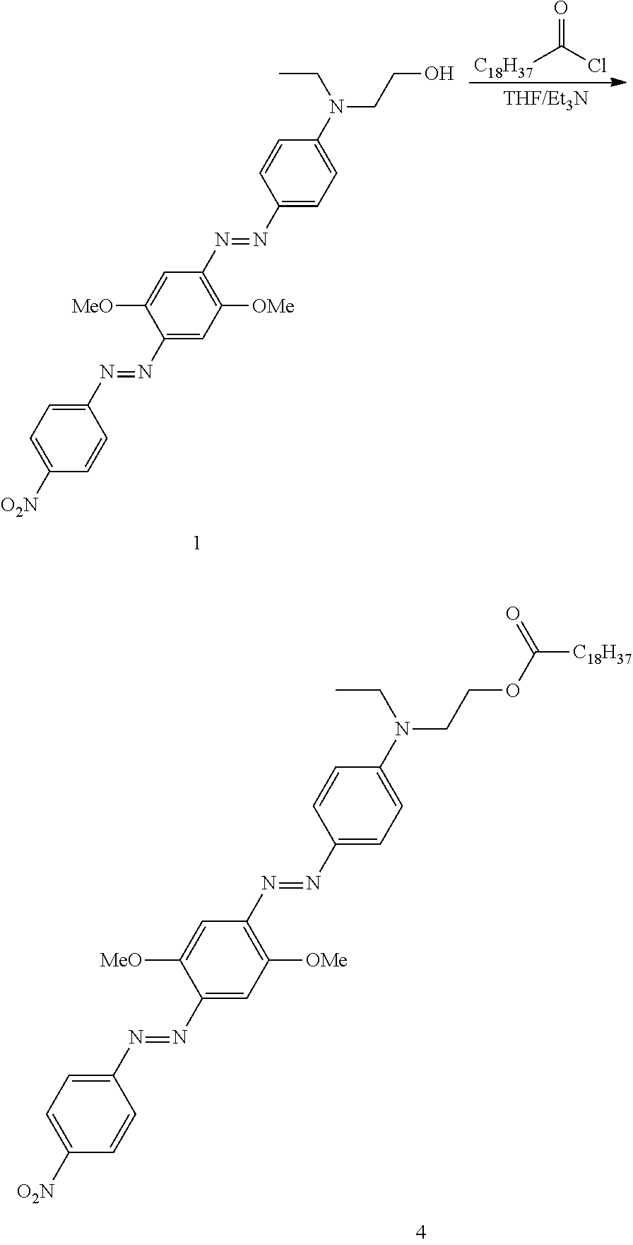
[C18H37]C(Cl)=O.N(CCO)(C1=CC=C(N=NC2=C([OMe])C=C(N=NC3=CC=C([O2N])C=C3)C([MeO])=C2)C=C1)CC.N(CCOC([C18H37])=O)(C1=CC=C(N=NC2=C([OMe])C=C(N=NC3=CC=C([O2N])C=C3)C([MeO])=C2)C=C1)CC
